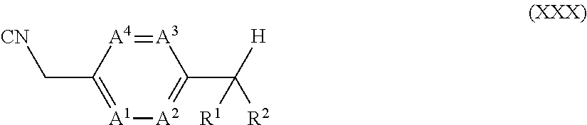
[A3]1=[A4]C(C[CN])=[A1][A2]=C1C([H])([R2])[R1]
